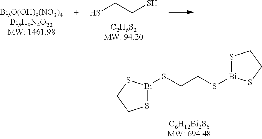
S1[Bi](SCCS[Bi]2SCCS2)SCC1.SCCS
